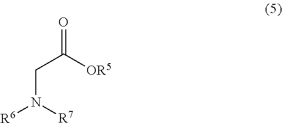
C(C([OR5])=O)N([R6])[R7]
